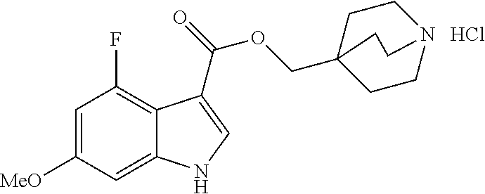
C1=C([MeO])C=C2C(=C1F)C(C(=O)OCC13CCN(CC1)CC3)=CN2.Cl
